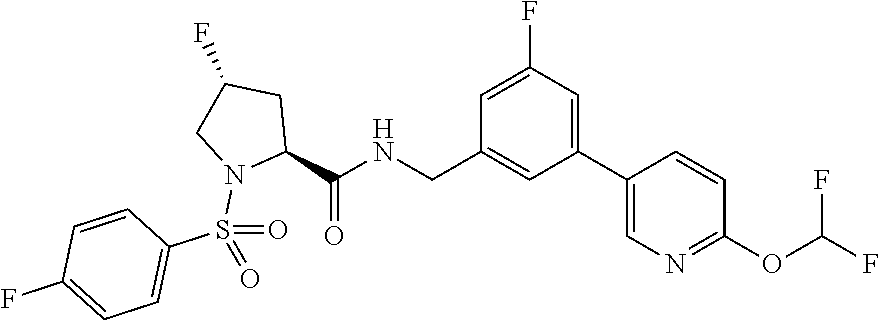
C1(C2=CN=C(OC(F)F)C=C2)=CC(F)=CC(CNC(C2CC(F)CN2S(=O)(C2=CC=C(F)C=C2)=O)=O)=C1
